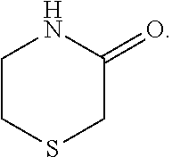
C1CSCC(=O)N1
